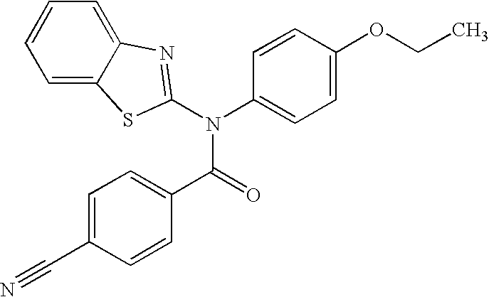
C1=C2C(=CC=C1)N=C(N(C1=CC=C(OCC)C=C1)C(=O)C1=CC=C(C#N)C=C1)S2
